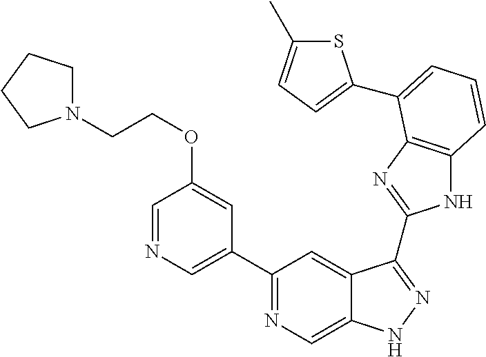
C1(C2=NC=C3C(=C2)C(C2=NC4=C(N2)C=CC=C4C2=CC=C(C)S2)=NN3)=CN=CC(OCCN2CCCC2)=C1
